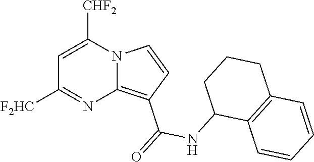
C1=C([CHF2])N2C(=C(C(=O)NC3C4=C(CCC3)C=CC=C4)C=C2)N=C1[F2HC]
